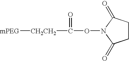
C1CC(=O)N(OC([CH2CH2][mPEG])=O)C1=O
